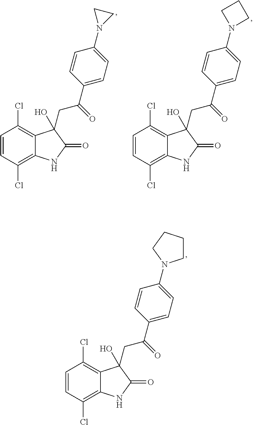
C1=CC(Cl)=C2C(=C1Cl)C(O)(CC(=O)C1=CC=C(N3CCCC3)C=C1)C(=O)N2.C1=CC(Cl)=C2C(=C1Cl)C(O)(CC(=O)C1=CC=C(N3CC3)C=C1)C(=O)N2.C1=CC(Cl)=C2C(=C1Cl)C(O)(CC(=O)C1=CC=C(N3CCC3)C=C1)C(=O)N2
